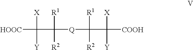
[HOOC]C([X])(C([R1])([R2])[Q]C([R1])([R2])C([X])([Y])[COOH])[Y]
